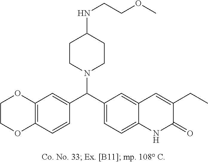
C1OC2=C(C=CC(C(C3=CC=C4C(=C3)C=C(CC)C(=O)N4)N3CCC(NCCOC)CC3)=C2)OC1
